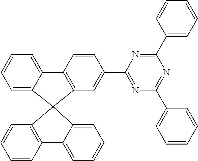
C1=C2C(=CC=C1)C1=C(C=C(C3=NC(C4=CC=CC=C4)=NC(C4=CC=CC=C4)=N3)C=C1)C21C2=C(C=CC=C2)C2=CC=CC=C12
